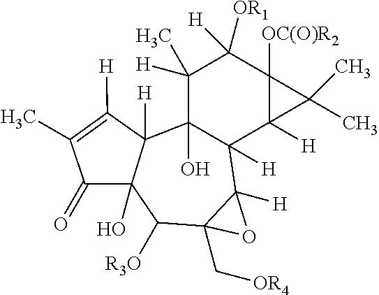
C1(C)([H])C2(O)C([H])(C3([H])C([OC(O)R2])(C1([OR1])[H])C3(C)C)C1([H])C(C[OR4])(C([OR3])C3(O)C2([H])C([H])=C(C)C3=O)O1
